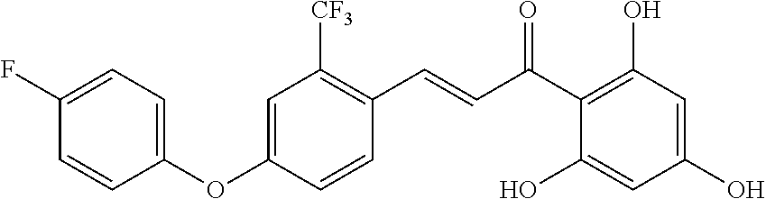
C(C(C1=C(O)C=C(O)C=C1O)=O)=CC1=C([CF3])C=C(OC2=CC=C(F)C=C2)C=C1
